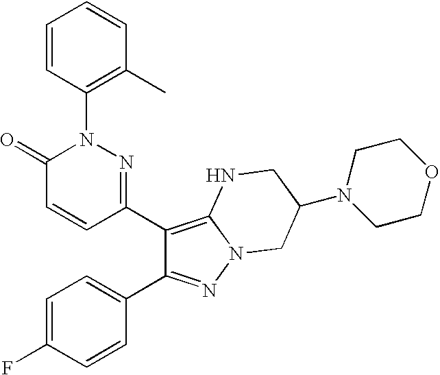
C1(C2=NN(C3=C(C)C=CC=C3)C(=O)C=C2)=C2N(N=C1C1=CC=C(F)C=C1)CC(N1CCOCC1)CN2
